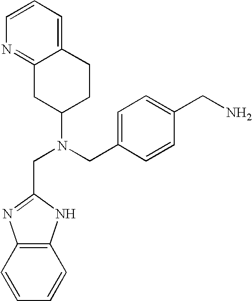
N(CC1=CC=C(CN)C=C1)(C1CCC2=CC=CN=C2C1)CC1=NC2=C(C=CC=C2)N1
